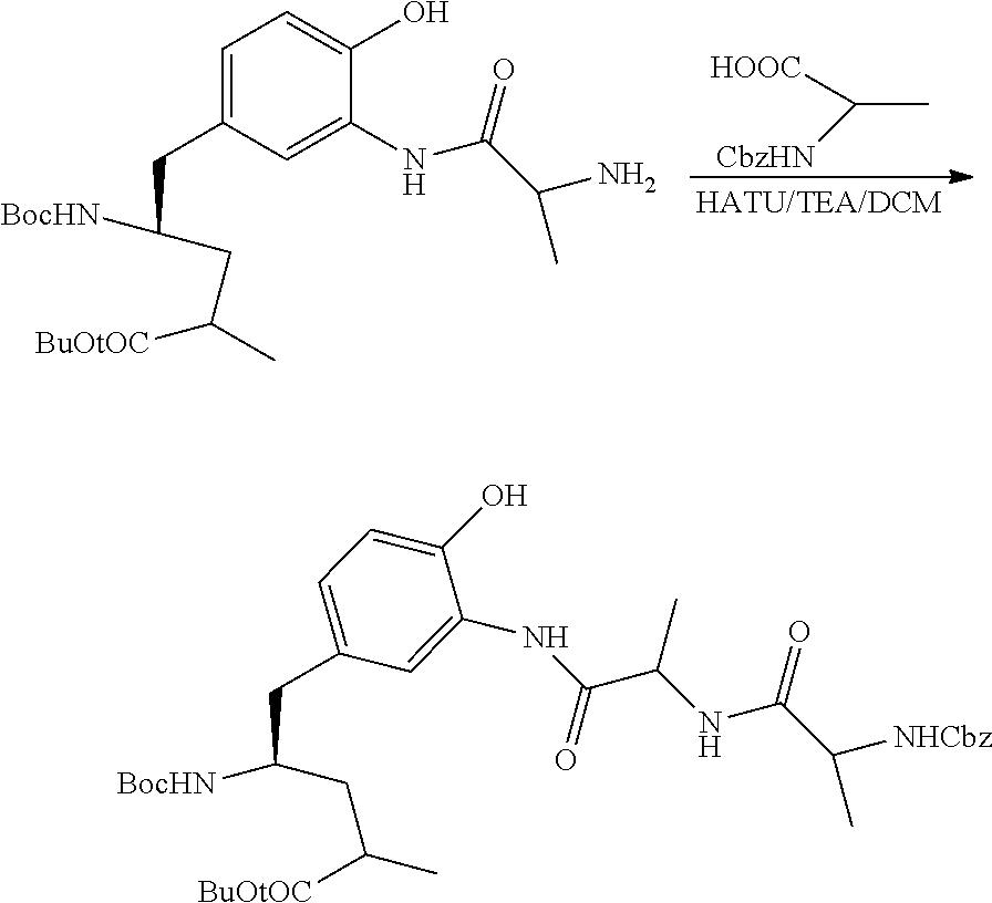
C1=C(CC([BocHN])CC(C)[BuOtOC])C=C(NC(C(NC(C(C)[NHCbz])=O)C)=O)C(O)=C1.C1=C(CC([BocHN])CC(C)[BuOtOC])C=C(NC(C(N)C)=O)C(O)=C1.CC([HOOC])[CbzHN]
